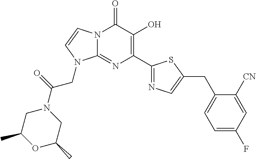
N12C(=NC(C3=NC=C(CC4=CC=C(F)C=C4[CN])S3)=C(O)C1=O)N(CC(N1CC(C)OC(C)C1)=O)C=C2
